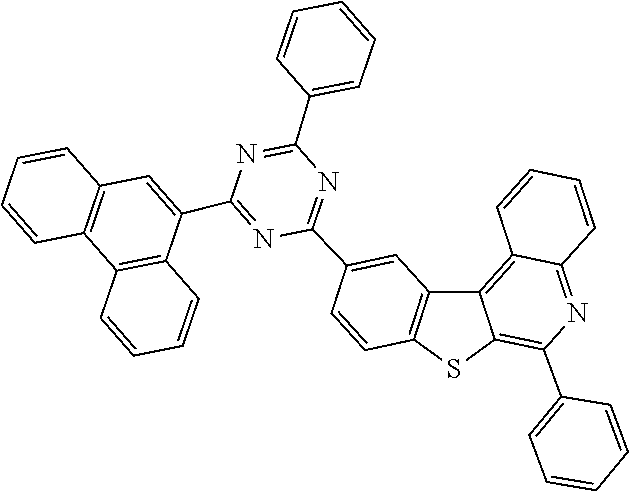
C1=CC=C(C2=NC(C3=CC4=C(C5=C3C=CC=C5)C=CC=C4)=NC(C3=CC4=C(C=C3)SC3=C(C5=CC=CC=C5)N=C5C(=C43)C=CC=C5)=N2)C=C1
